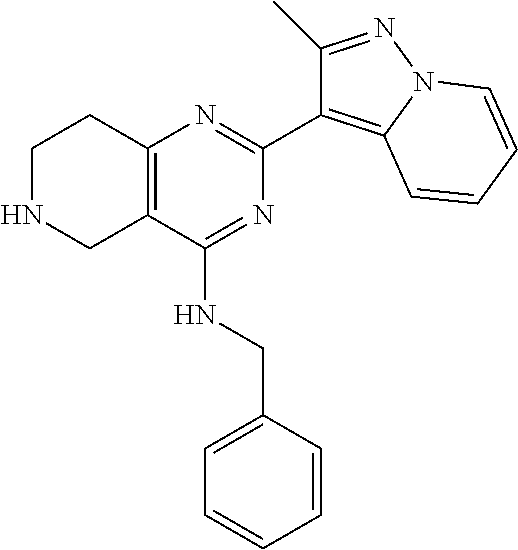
C12=C(C(NCC3=CC=CC=C3)=NC(C3=C4N(N=C3C)C=CC=C4)=N1)CNCC2
